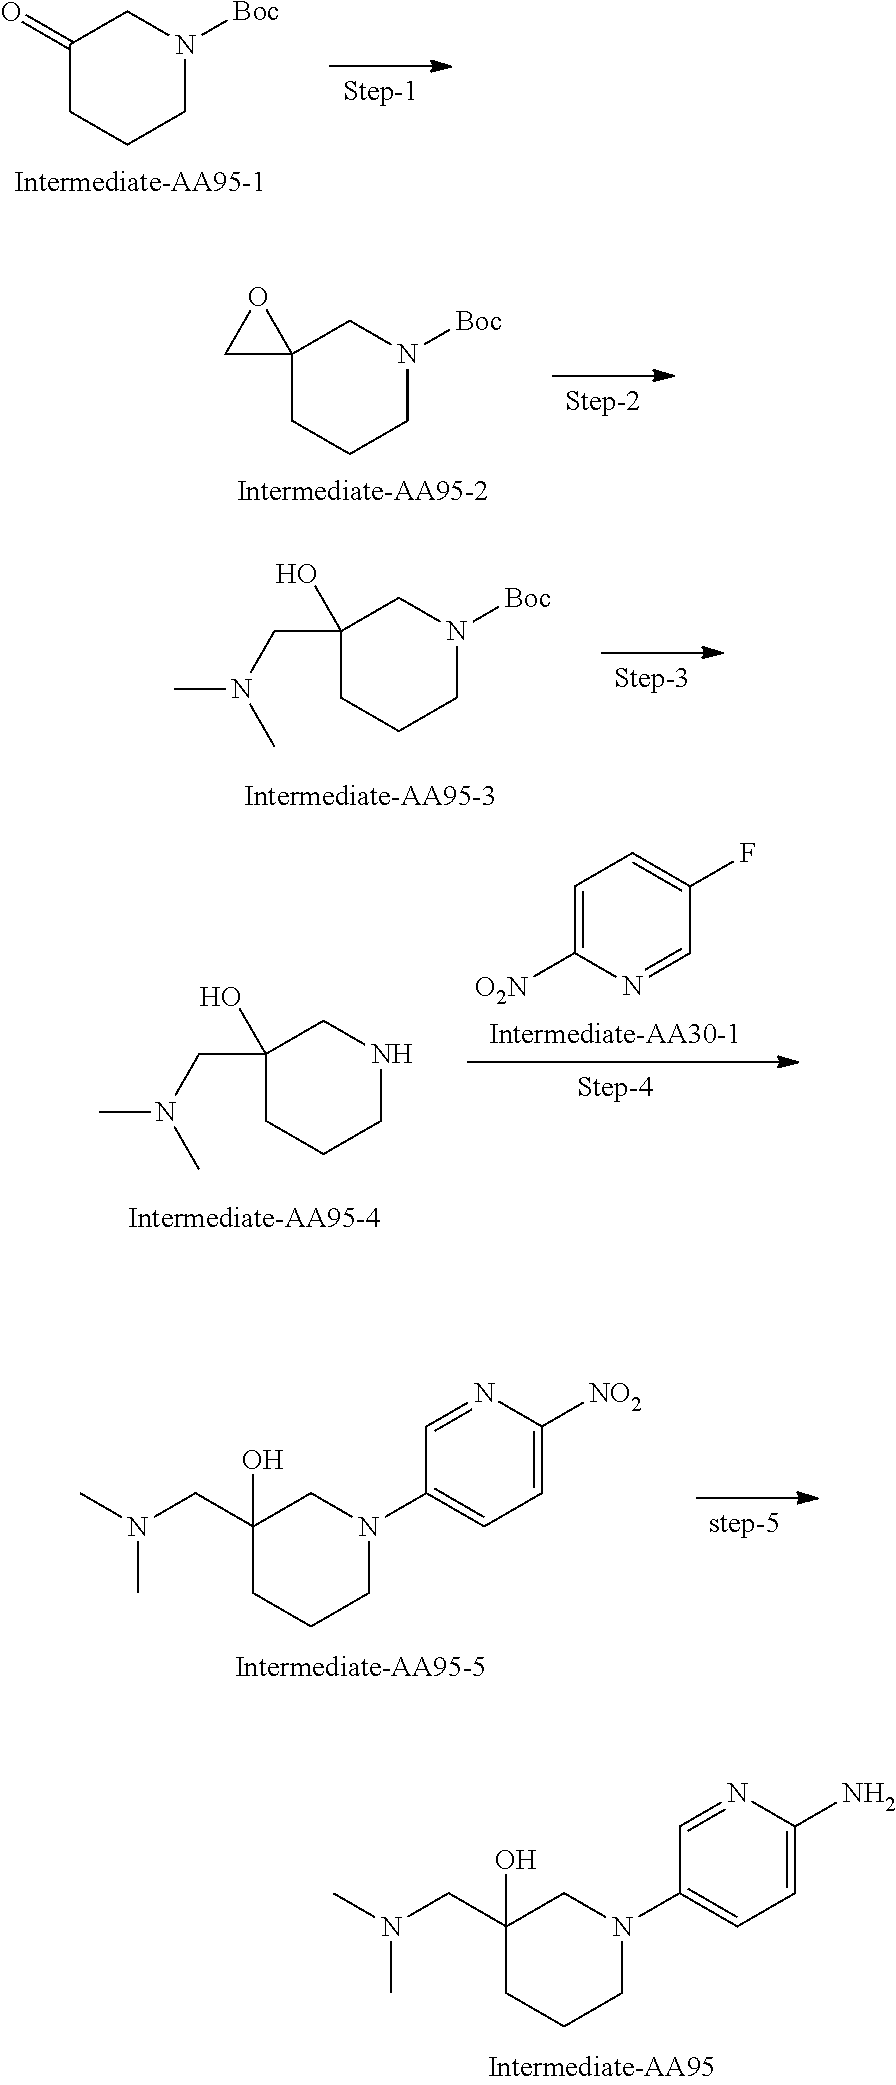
C1(=O)CCCN([Boc])C1.C12(CCCN([Boc])C1)OC2.C1(O)(CN(C)C)CCCN([Boc])C1.C1(O)(CN(C)C)CCCNC1.C1=C([O2N])N=CC(F)=C1.C1(O)(CN(C)C)CCCN(C2=CC=C([NO2])N=C2)C1.C1(O)(CN(C)C)CCCN(C2=CC=C(N)N=C2)C1
